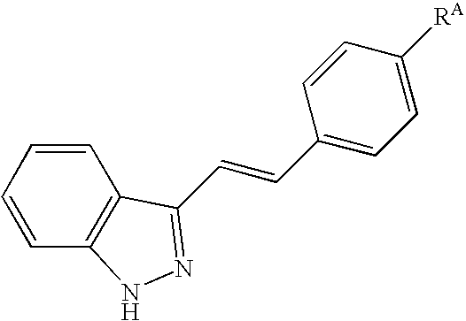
C1=CC2=C(C=C1)NN=C2C=CC1=CC=C([RA])C=C1
